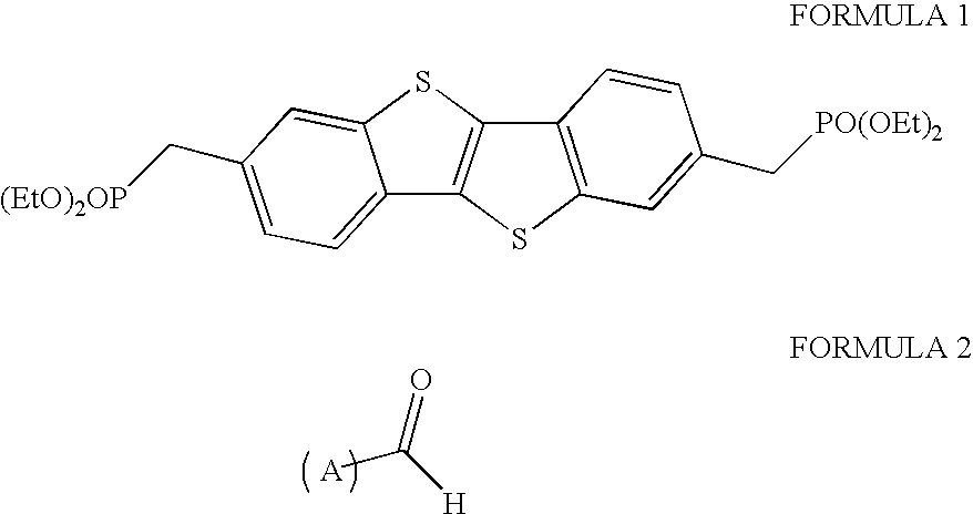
C(=O)([H])[A].C12=CC=C(C[(EtO)2OP])C=C1SC1=C2SC2=C1C=CC(C[PO(OEt)2])=C2
